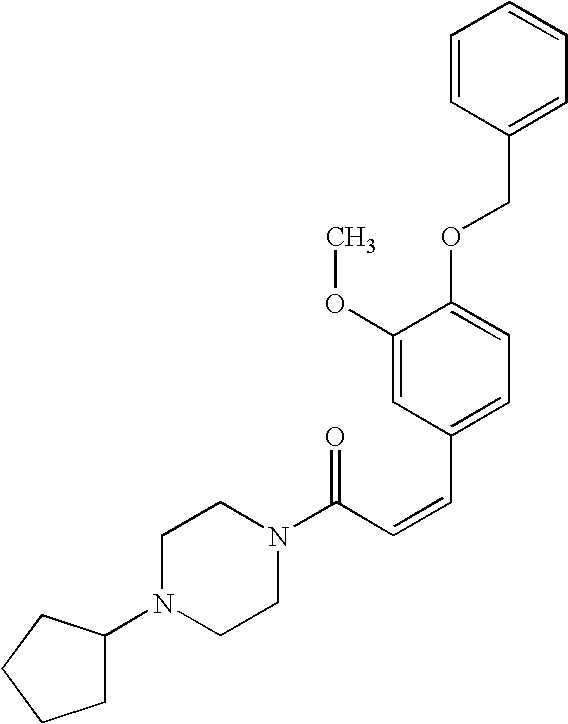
C(C=CC1=CC=C(OCC2=CC=CC=C2)C(OC)=C1)(=O)N1CCN(C2CCCC2)CC1
